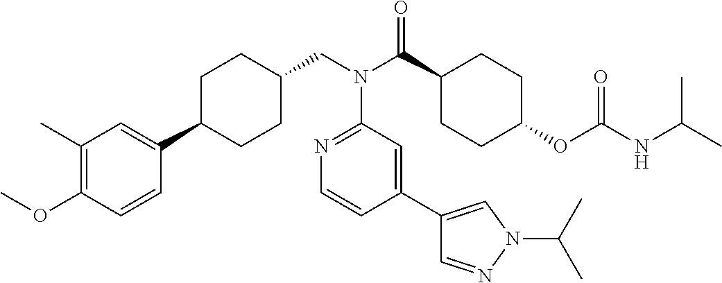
C1(C)=C(OC)C=CC(C2CCC(CN(C3=NC=CC(C4=CN(C(C)C)N=C4)=C3)C(=O)C3CCC(OC(=O)NC(C)C)CC3)CC2)=C1
